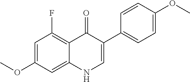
C1=C(OC)C=C2C(=C1F)C(=O)C(C1=CC=C(OC)C=C1)=CN2
